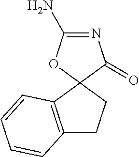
C12=C(C3(CC1)C(=O)N=C(N)O3)C=CC=C2
